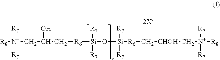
[R8][N+](CC(C[R6][Si](O[Si]([R7])([R7])[R6]C[CHOH]C[N+]([R8])([R7])[R7])([R7])[R7])O)([R7])[R7]
